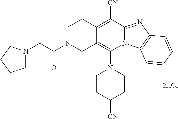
[2HCl].C12=C([CN])C3=NC4=C(N3C(N3CCC([CN])CC3)=C1CN(C(CN1CCCC1)=O)CC2)C=CC=C4
